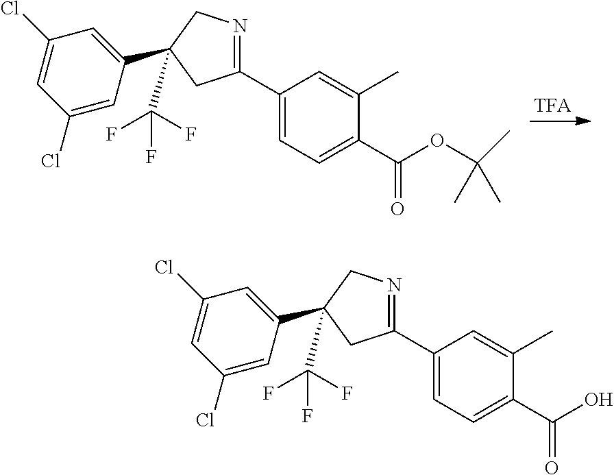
C1(C2(C(F)(F)F)CN=C(C3=CC=C(C(OC(C)(C)C)=O)C(C)=C3)C2)=CC(Cl)=CC(Cl)=C1.C1(C2(C(F)(F)F)CN=C(C3=CC=C(C(O)=O)C(C)=C3)C2)=CC(Cl)=CC(Cl)=C1
